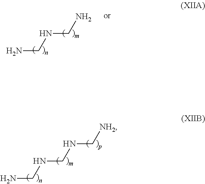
NCNCN.NCNCNC[NH2]
